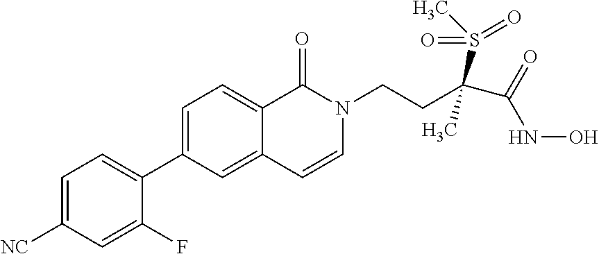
C1=C([NC])C=C(F)C(C2=CC=C3C(=C2)C=CN(CCC(C(=O)NO)(S(C)(=O)=O)C)C3=O)=C1
